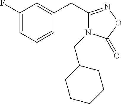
C1(F)=CC=CC(CC2=NOC(=O)N2CC2CCCCC2)=C1
